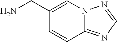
N12C(=NC=N1)C=CC(CN)=C2
